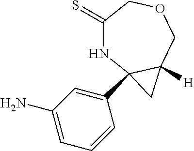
C1(=S)NC2(C3=CC(N)=CC=C3)C([H])(COC1)C2
